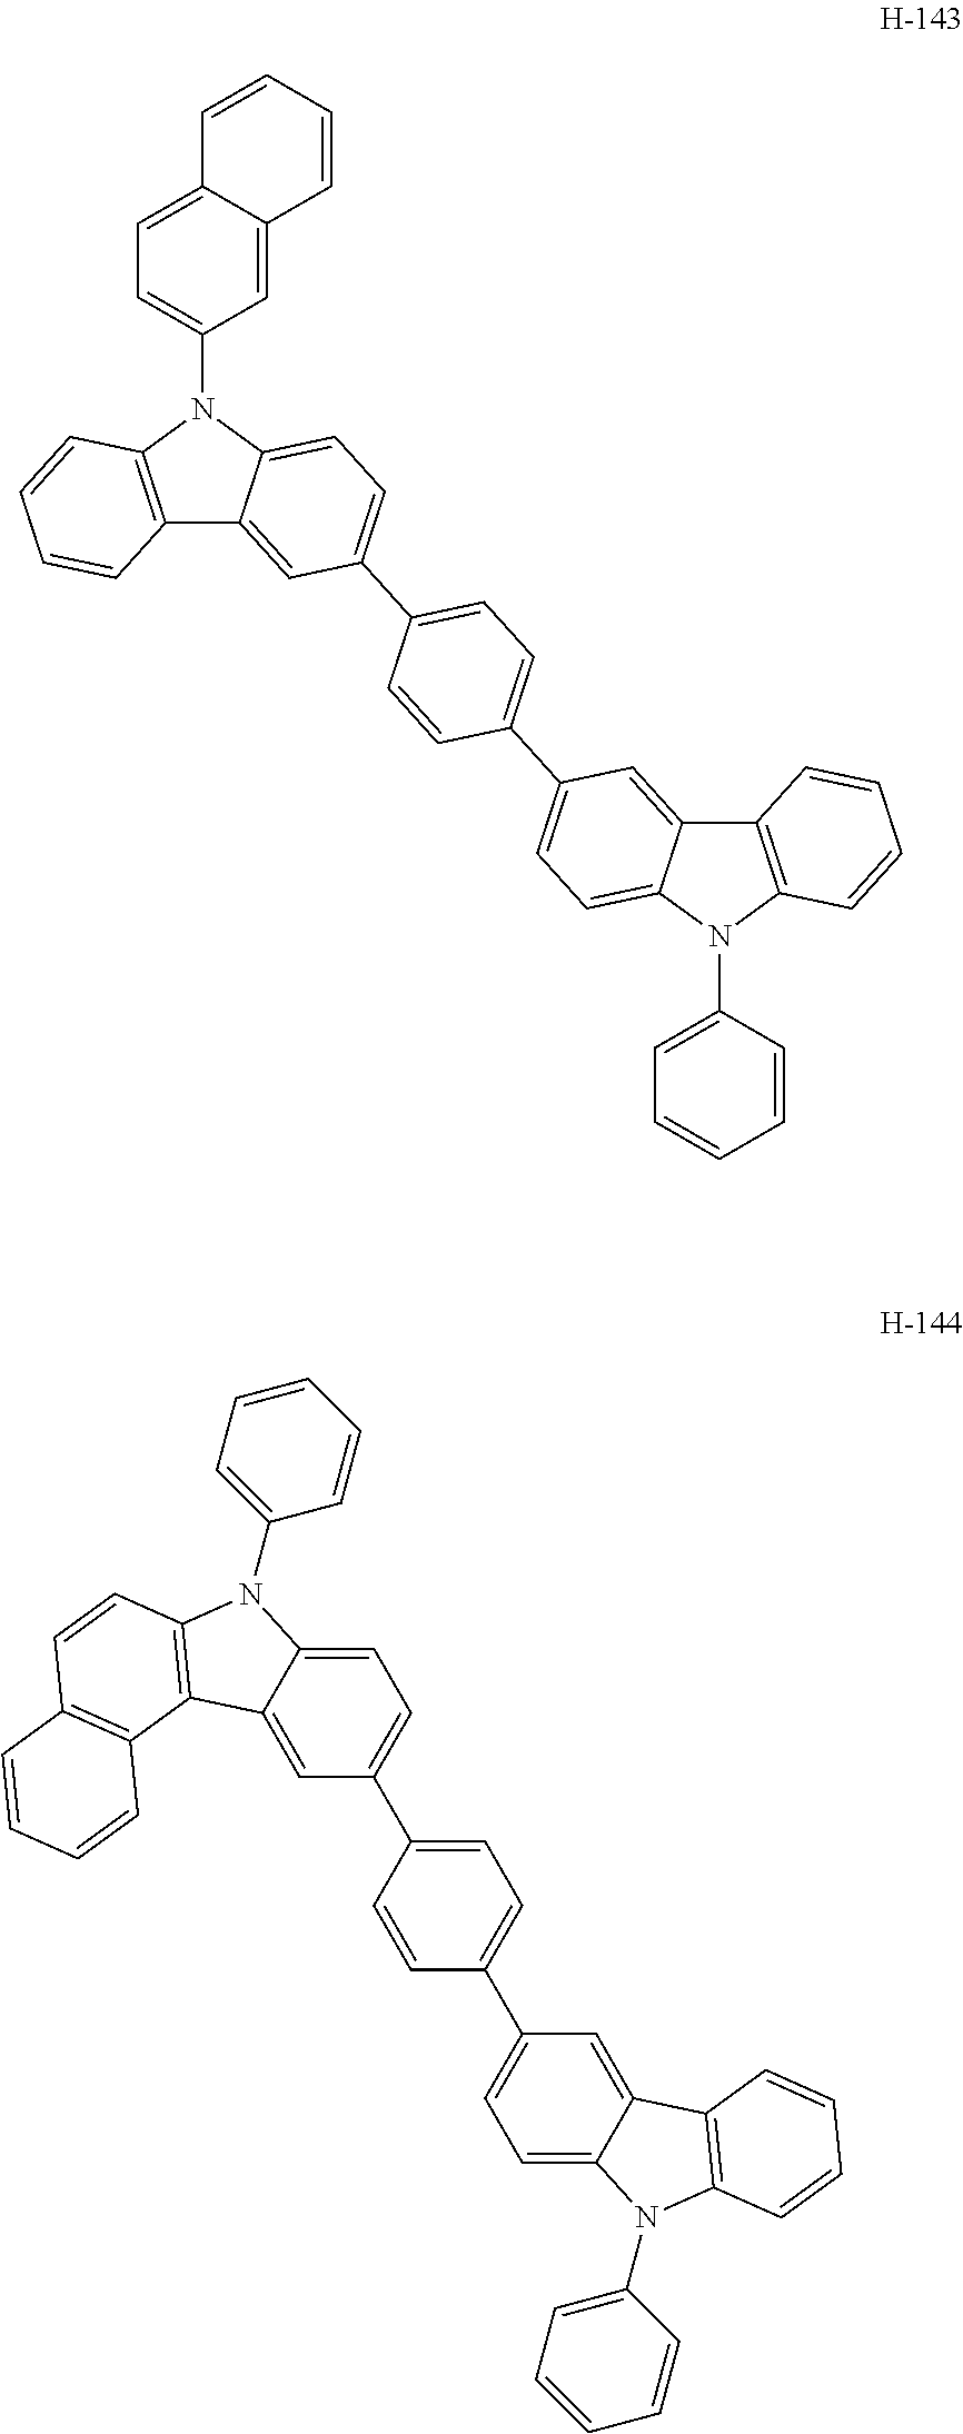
C12=C(N(C3=CC=C4C(=C3)C=CC=C4)C3=CC=C(C4=CC=C(C5=CC=C6C(=C5)C5=C(N6C6=CC=CC=C6)C=CC=C5)C=C4)C=C13)C=CC=C2.C1=C2C(=CC(C3=CC=C(C4=CC=C5C(=C4)C4=C(N5C5=CC=CC=C5)C=CC=C4)C=C3)=C1)C1=C(N2C2=CC=CC=C2)C=CC2=C1C=CC=C2
